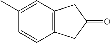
C1(C)=CC2=C(C=C1)CC(=O)C2
